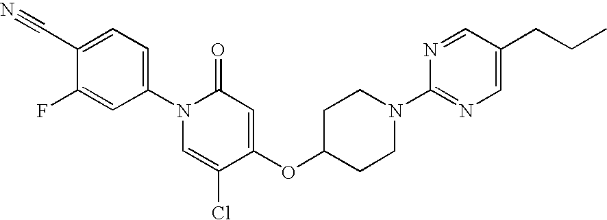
C1(C#N)=CC=C(N2C=C(Cl)C(OC3CCN(C4=NC=C(CCC)C=N4)CC3)=CC2=O)C=C1F
